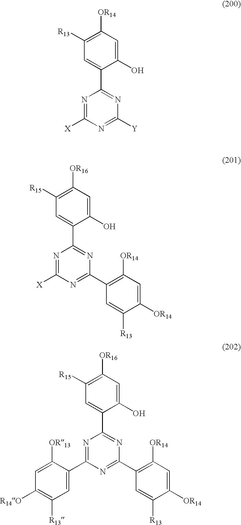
C1([OR14])=C([R13])C=C(C2=NC([Y])=NC([X])=N2)C(O)=C1.C1([OR16])=C([R15])C=C(C2=NC(C3=C([OR14])C=C([OR14])C([R13])=C3)=NC([X])=N2)C(O)=C1.C1([OR16])=C([R15])C=C(C2=NC(C3=C([OR14])C=C([OR14])C([R13])=C3)=NC(C3=CC([R13])=C([R14O])C=C3[OR13])=N2)C(O)=C1
